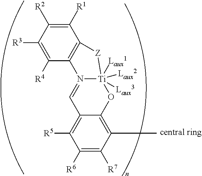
C1(C)=C2C(=C([R5])C([R6])=C1[R7])C=N1[Ti]([Laux1])([Laux3])([Laux2])(O2)[Z]C2=C1C([R4])=C([R3])C([R2])=C2[R1]
